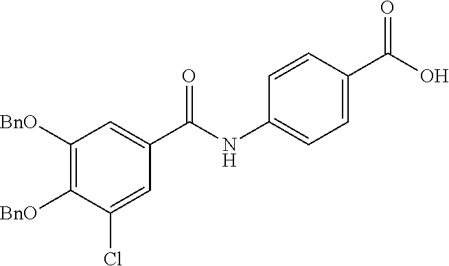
C1([BnO])=C([BnO])C(Cl)=CC(C(NC2=CC=C(C(O)=O)C=C2)=O)=C1
